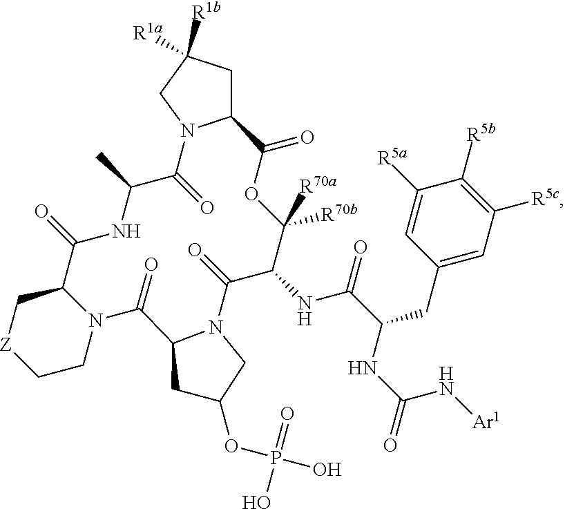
C12CC([R1b])([R1a])CN1C(=O)C(C)NC(=O)C1C[Z]CCN1C(=O)C1N(C(=O)C(NC(=O)C(CC3=CC([R5c])=C([R5b])C([R5a])=C3)NC(=O)N[Ar1])C([R70a])([R70b])OC2=O)CC(OP(O)(=O)O)C1
